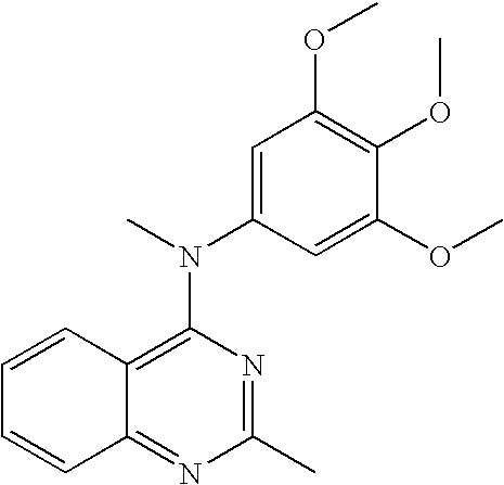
C1=C(N(C)C2=C3C(=NC(C)=N2)C=CC=C3)C=C(OC)C(OC)=C1OC
